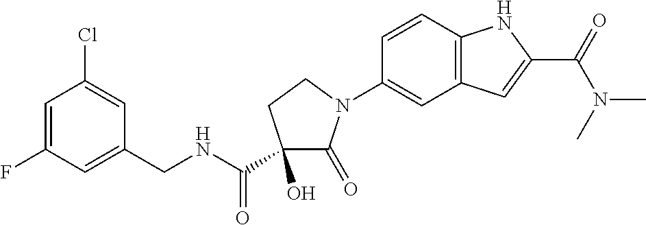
C1=C(F)C=C(CNC(=O)C2(O)C(=O)N(C3=CC4=C(C=C3)NC(C(N(C)C)=O)=C4)CC2)C=C1Cl
